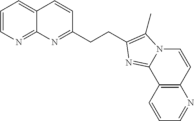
C1=CN=C2C(=C1)C=CC(CCC1=C(C)N3C=CC4=C(C=CC=N4)C3=N1)=N2
